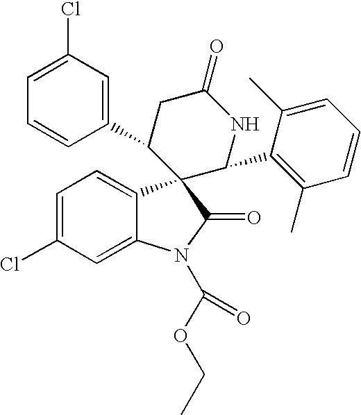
C1=C(Cl)C=C2C(=C1)C1(C(=O)N2C(OCC)=O)C(C2=CC(Cl)=CC=C2)CC(=O)NC1C1=C(C)C=CC=C1C
